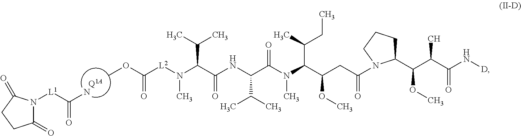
[Q1A].C(N)([L1]N1C(=O)CCC1=O)=O.COC([L2]N(C(C(NC(C(N(C(C(CC(=O)N1CCCC1C(C(C(N[D])=O)C)OC)OC)C(C)CC)C)=O)C(C)C)=O)C(C)C)C)=O
